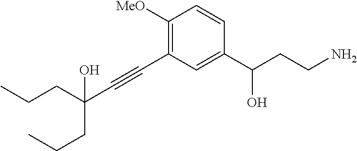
C1(C#CC(CCC)(CCC)O)=C([MeO])C=CC(C(CCN)O)=C1
